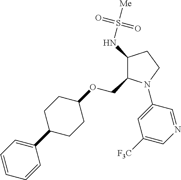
C1(NS([Me])(=O)=O)C(COC2CCC(C3=CC=CC=C3)CC2)N(C2=CC([F3C])=CN=C2)CC1
